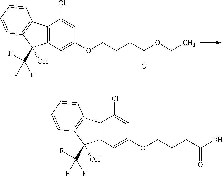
C12=C(C=C(OCCCC(=O)OCC)C=C1Cl)C(C(F)(F)F)(O)C1=C2C=CC=C1.C12=C(C=C(OCCCC(=O)O)C=C1Cl)C(C(F)(F)F)(O)C1=C2C=CC=C1
